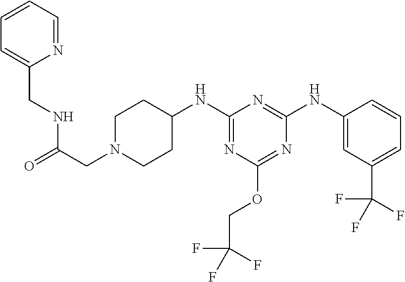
N1(CC(NCC2=CC=CC=N2)=O)CCC(NC2=NC(OCC(F)(F)F)=NC(NC3=CC(C(F)(F)F)=CC=C3)=N2)CC1
